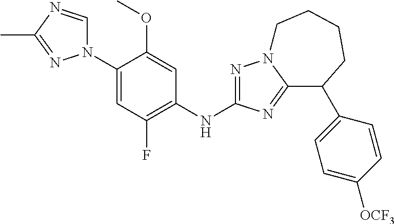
C1(N2C=NC(C)=N2)=CC(F)=C(NC2=NN3C(=N2)C(C2=CC=C([OCF3])C=C2)CCCC3)C=C1OC
